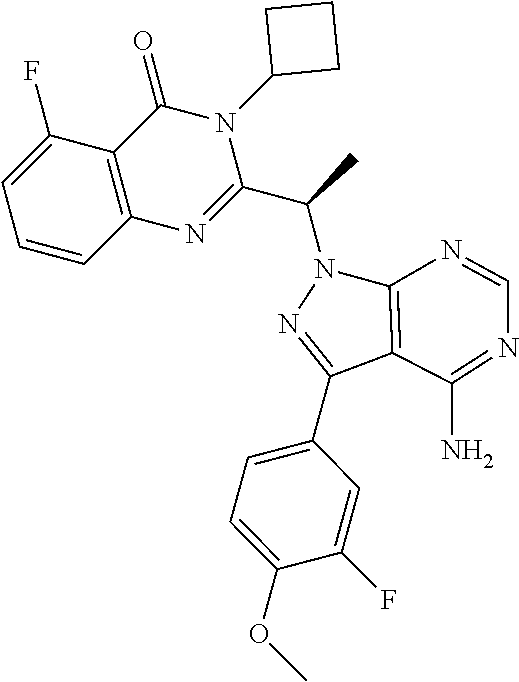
C1=CC2=C(C(F)=C1)C(=O)N(C1CCC1)C(C(C)N1N=C(C3=CC=C(OC)C(F)=C3)C3=C1N=CN=C3N)=N2
